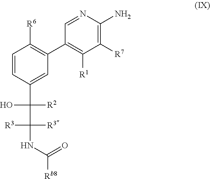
C1=CC(C(C(NC(=O)[Rb8])([R3])[R3])([R2])O)=CC(C2=C([R1])C([R7])=C(N)N=C2)=C1[R6]
